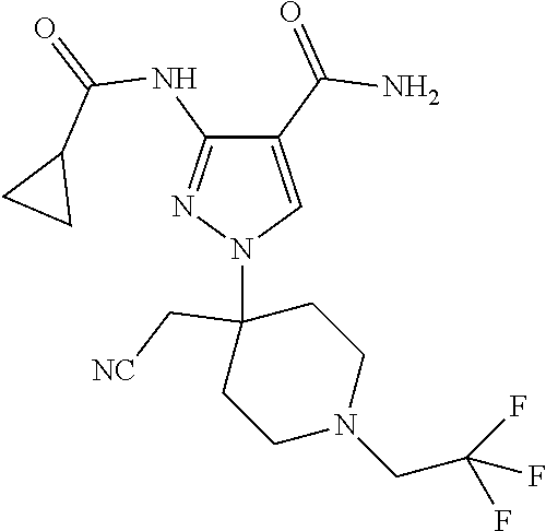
C1(C(=O)N)=CN(C2(C[NC])CCN(CC(F)(F)F)CC2)N=C1NC(=O)C1CC1
